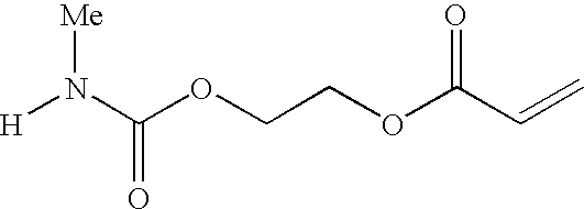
[H]N(C(OCCOC(C=C)=O)=O)[Me]
